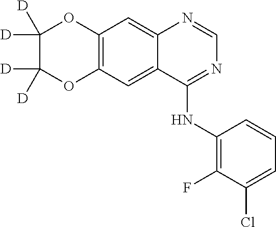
C12=C(C=C3C(=C1)N=CN=C3NC1=C(F)C(Cl)=CC=C1)OC([D])([D])C([D])([D])O2
